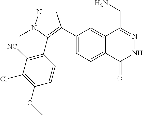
C1(C2=C(C3=C([NC])C(Cl)=C(OC)C=C3)N(C)N=C2)=CC=C2C(=C1)C(CN)=NNC2=O
